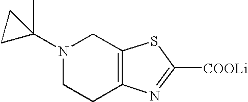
N1(C2(C)CC2)CCC2=C(C1)SC([COOLi])=N2
